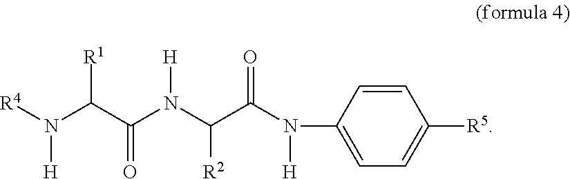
C1(N(C(C(N(C(C(N([R4])[H])[R1])=O)[H])[R2])=O)[H])=CC=C([R5])C=C1
